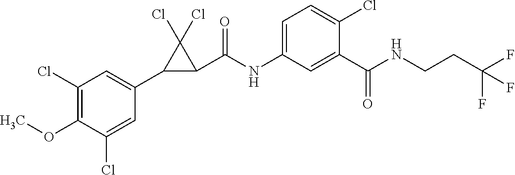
C1(Cl)=C(OC)C(Cl)=CC(C2C(C(NC3=CC=C(Cl)C(C(NCCC(F)(F)F)=O)=C3)=O)C2(Cl)Cl)=C1
